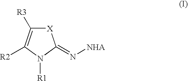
[X]1C([R3])=C([R2])N([R1])C1=N[NHA]
